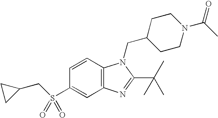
C12=C(C=CC(S(CC3CC3)(=O)=O)=C1)N(CC1CCN(C(=O)C)CC1)C(C(C)(C)C)=N2
